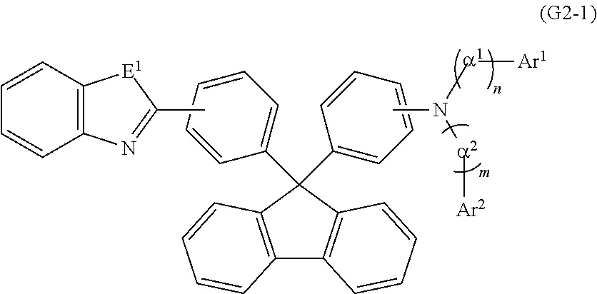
C1=CC2=C(C=C1)N=C(C)[E1]2.C12=C(C(C3=CC=CC=C3)(C3=CC=CC=C3)C3=C1C=CC=C3)C=CC=C2.CN([a1][Ar1])[a2][Ar2]
